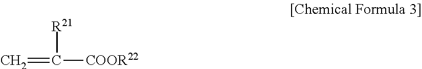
C=C([COOR22])[R21]
